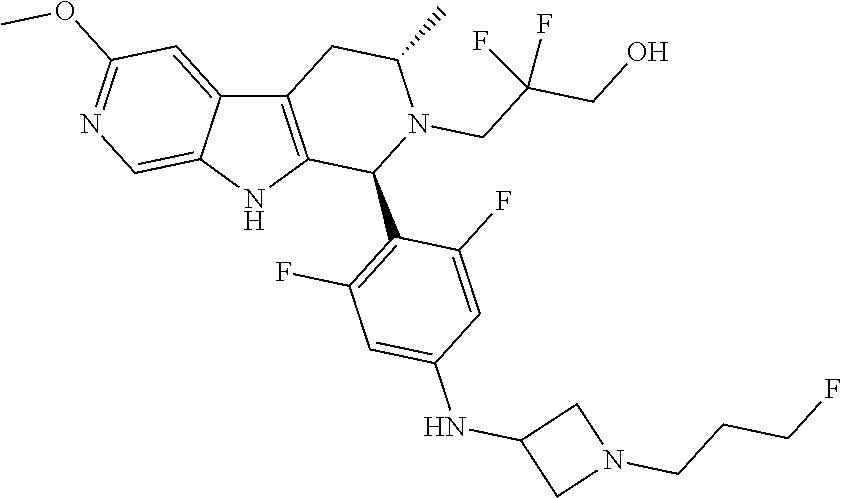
C12=C(NC3=CN=C(OC)C=C13)C(C1=C(F)C=C(NC3CN(CCCF)C3)C=C1F)N(CC(CO)(F)F)C(C)C2
